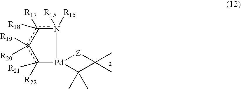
c1([R17])([R18])c([R19])([R20])c([R22])([R21])[Pd]2(n1([R15])[R16])[Z]C(C)(C)C2(C)C
